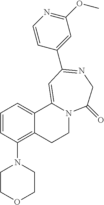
C1=CC(N2CCOCC2)=C2C(=C1)C1=CC(C3=CC(OC)=NC=C3)=NCC(=O)N1CC2
